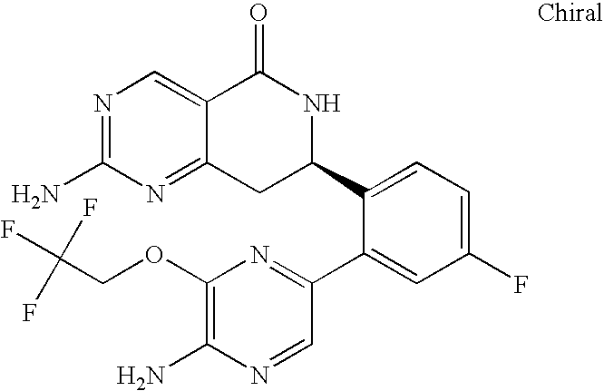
N1=C(N)N=C2C(=C1)C(=O)NC(C1=CC=C(F)C=C1C1=NC(OCC(F)(F)F)=C(N)N=C1)C2
